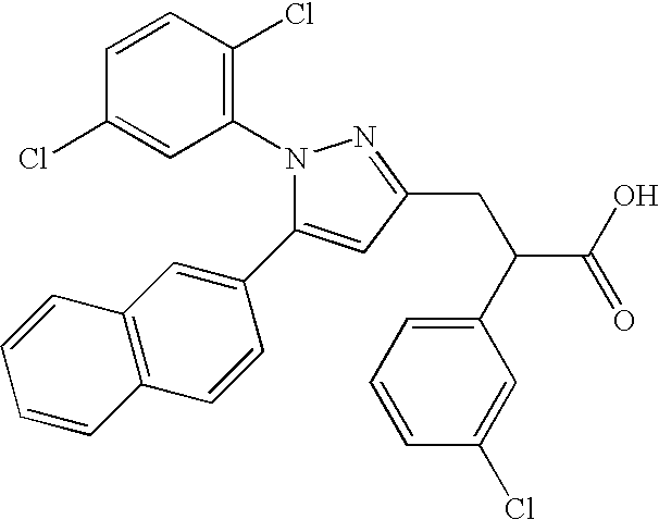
C1=CC(Cl)=C(N2N=C(CC(C3=CC=CC(Cl)=C3)C(O)=O)C=C2C2=CC3=C(C=C2)C=CC=C3)C=C1Cl
